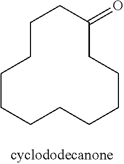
C1CCCCCCCCCC(=O)C1
